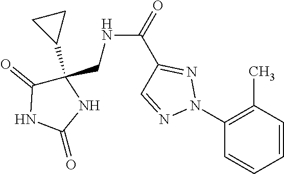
C1(N2N=C(C(NCC3(C4CC4)C(=O)NC(=O)N3)=O)C=N2)=C(C)C=CC=C1
